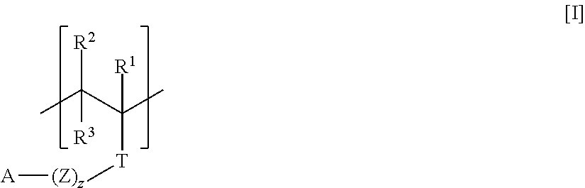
[A][(Z)z][T]C(C)(C(C)([R3])[R2])[R1]
